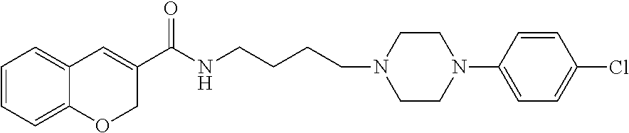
C1=CC=C2C(=C1)C=C(C(NCCCCN1CCN(C3=CC=C(Cl)C=C3)CC1)=O)CO2
